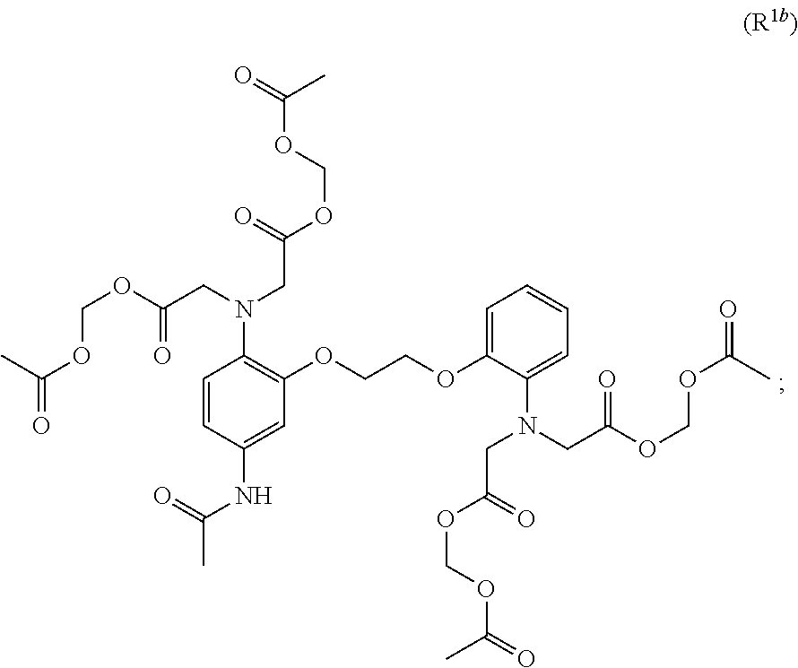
O=C(C)OCOC(CN(C1=C(OCCOC2=CC=CC=C2N(CC(=O)OCOC(C)=O)CC(=O)OCOC(C)=O)C=C(NC(=O)C)C=C1)CC(OCOC(C)=O)=O)=O
